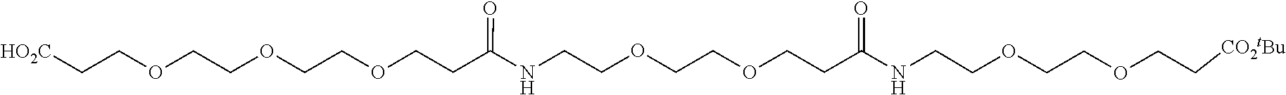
C(C[HO2C])OCCOCCOCCC(NCCOCCOCCC(NCCOCCOCC[CO2tBu])=O)=O
